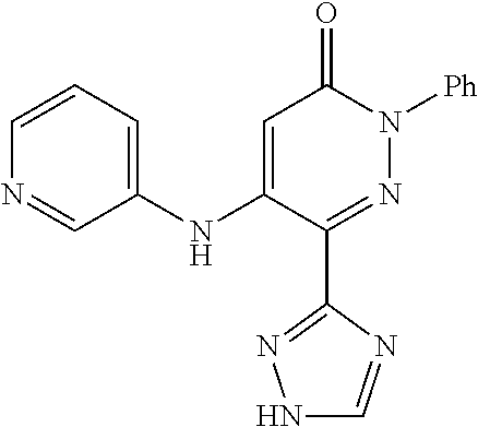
C1(C2=NN([Ph])C(=O)C=C2NC2=CC=CN=C2)=NNC=N1
